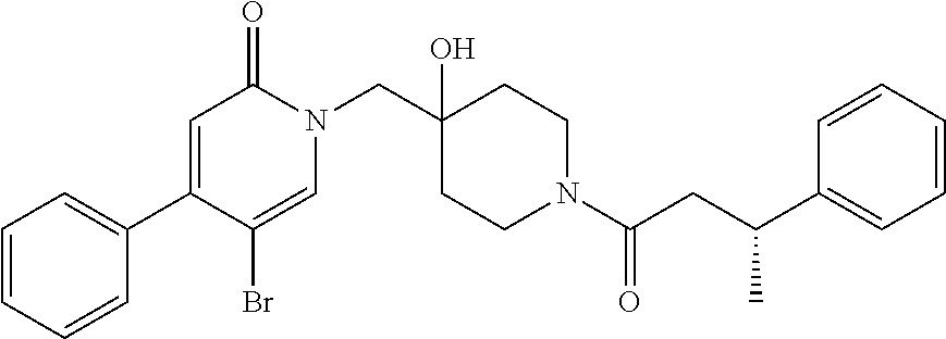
N1(CC2(O)CCN(C(=O)CC(C3=CC=CC=C3)C)CC2)C(=O)C=C(C2=CC=CC=C2)C(Br)=C1
